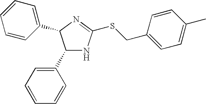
C1(C2=CC=CC=C2)NC(SCC2=CC=C(C)C=C2)=NC1C1=CC=CC=C1
